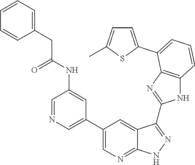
C1=NC=C(C2=CN=C3C(=C2)C(C2=NC4=C(N2)C=CC=C4C2=CC=C(C)S2)=NN3)C=C1NC(CC1=CC=CC=C1)=O
